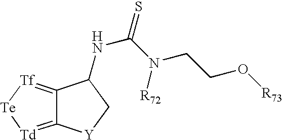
C12=[Td][Te][Tf]=C1C(NC(=S)N([R72])CCO[R73])C[Y]2
